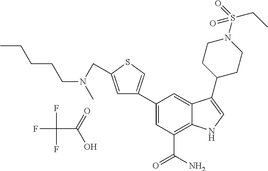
C1(C2=CSC(CN(CCCCC)C)=C2)=CC(C(N)=O)=C2C(=C1)C(C1CCN(S(CC)(=O)=O)CC1)=CN2.FC(F)(C(=O)O)F
